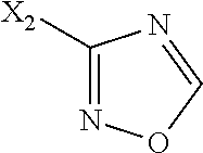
N1=C([X2])N=CO1
